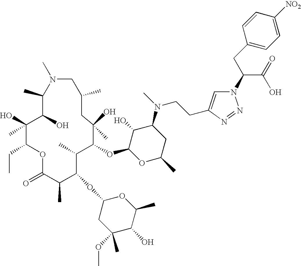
C1(C)C(O)C(O)(C)C(CC)OC(=O)C(C)C(OC2CC(C)(OC)C(O)C(C)O2)C(C)C(OC2OC(C)CC(N(C)CCC3=CN(C(CC4=CC=C([NO2])C=C4)C(O)=O)N=N3)C2O)C(O)(C)CC(C)CN1C
